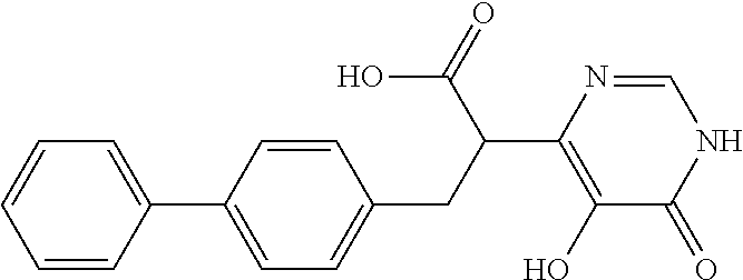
C1(C2=CC=CC=C2)=CC=C(CC(C(O)=O)C2=C(O)C(=O)NC=N2)C=C1
